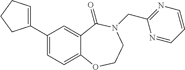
C1(C2=CCCC2)=CC=C2C(=C1)C(=O)N(CC1=NC=CC=N1)CCO2
